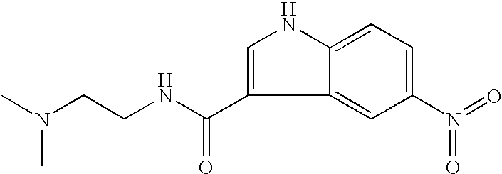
C1(N(=O)=O)=CC=C2C(=C1)C(C(NCCN(C)C)=O)=CN2
